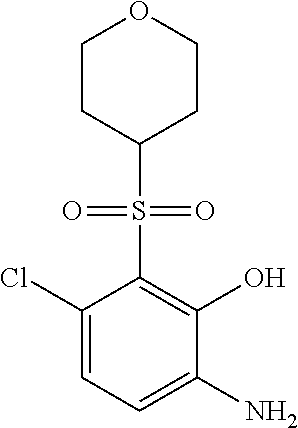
C1(Cl)=CC=C(N)C(O)=C1S(C1CCOCC1)(=O)=O
